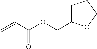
C1C(COC(C=C)=O)OCC1
